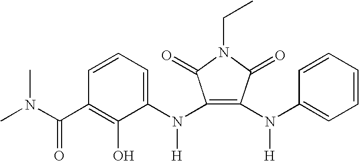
C1=CC=C(N(C2=C(N(C3=CC=CC=C3)[H])C(=O)N(CC)C2=O)[H])C(O)=C1C(N(C)C)=O
